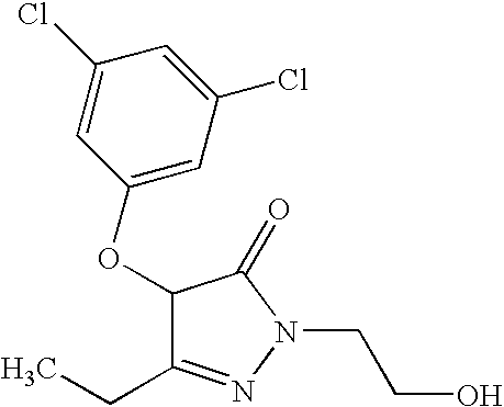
C1(OC2=CC(Cl)=CC(Cl)=C2)C(CC)=NN(CCO)C1=O
